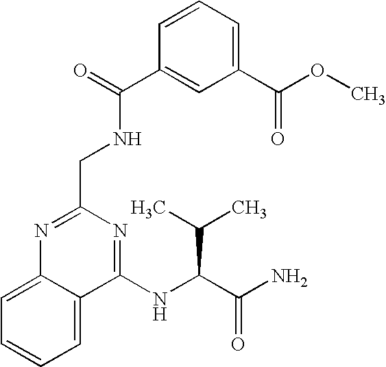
C1=C2C(=CC=C1)C(NC(C(N)=O)C(C)C)=NC(CNC(=O)C1=CC(C(=O)OC)=CC=C1)=N2
